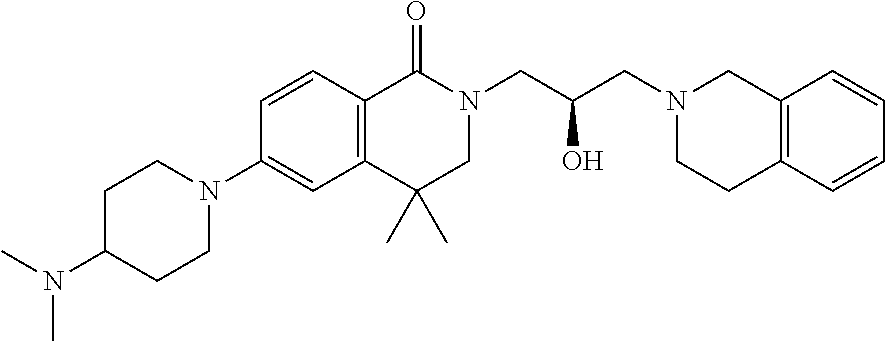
C1(N(C)C)CCN(C2=CC3=C(C=C2)C(=O)N(CC(CN2CC4=C(CC2)C=CC=C4)O)CC3(C)C)CC1
